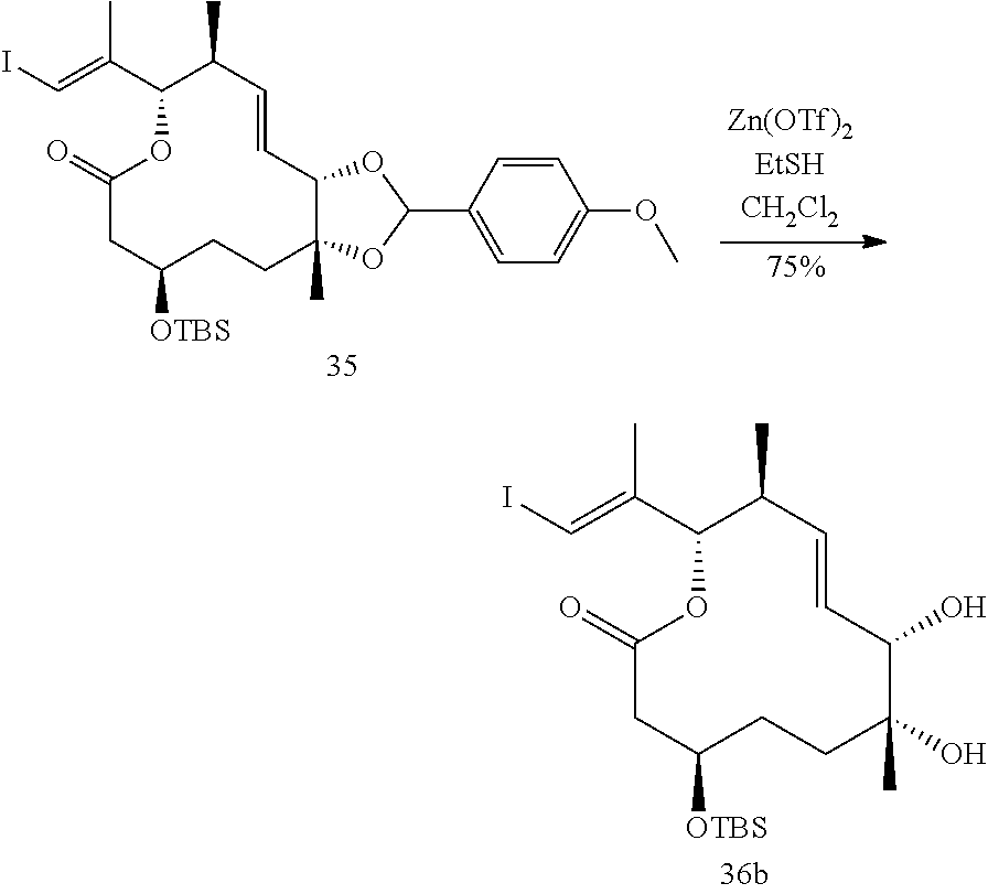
C12C(C)(CCC([OTBS])CC(=O)OC(C(=CI)C)C(C)C=C1)OC(C1=CC=C(OC)C=C1)O2.C1(O)C(C)(O)CCC([OTBS])CC(=O)OC(C(=CI)C)C(C)C=C1
